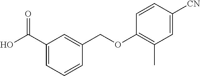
C1(C(O)=O)=CC=CC(COC2=C(C)C=C([CN])C=C2)=C1
